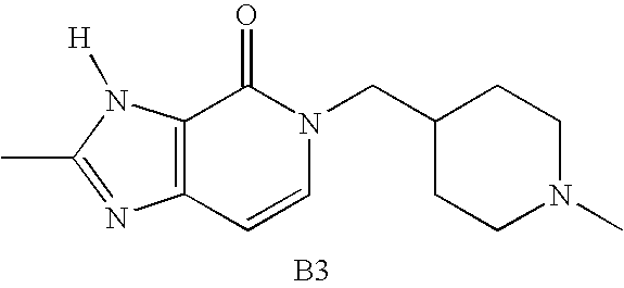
C12=C(N([H])C(C)=N1)C(=O)N(CC1CCN(C)CC1)C=C2.[B3]
